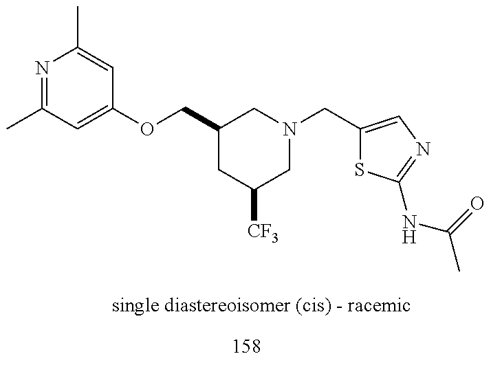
N1=C(C)C=C(OCC2CC([CF3])CN(CC3=CN=C(NC(C)=O)S3)C2)C=C1C
